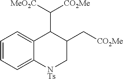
C1=CC=C2C(=C1)C(C([MeO2C])[CO2Me])C(C[CO2Me])C[NTs]2
